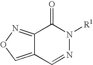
C12=NOC=C1C=NN([R1])C2=O
